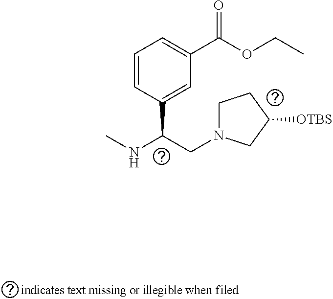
C1=CC(C(CN2CCC([OTBS])C2)NC)=CC(C(OCC)=O)=C1
